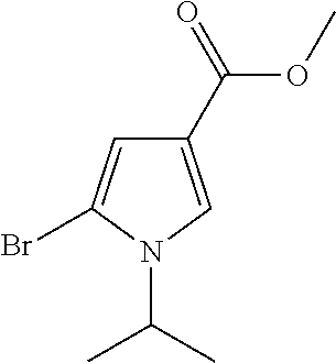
C1(C(=O)OC)=CN(C(C)C)C(Br)=C1
